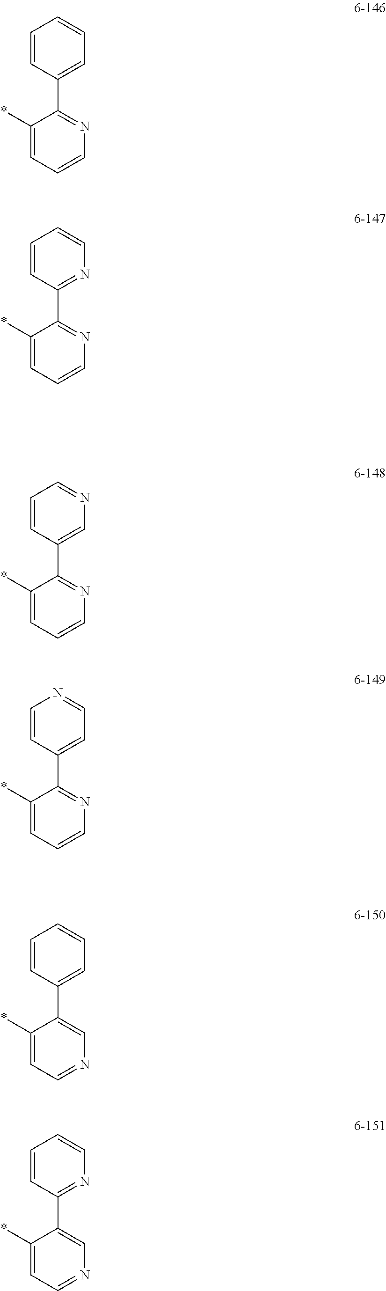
C1(*)=CC=CN=C1C1=CC=CC=C1.C1(*)=CC=CN=C1C1=NC=CC=C1.C1(*)=CC=CN=C1C1=CN=CC=C1.C1(*)=CC=CN=C1C1=CC=NC=C1.C1(*)=CC=NC=C1C1=CC=CC=C1.C1(*)=CC=NC=C1C1=NC=CC=C1
